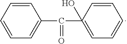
C1=CC=C(C(=O)C2(O)=CC=CC=C2)C=C1
